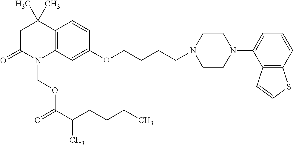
C1C(=O)N(COC(=O)C(CCCC)C)C2=C(C1(C)C)C=CC(OCCCCN1CCN(C3=CC=CC4=C3C=CS4)CC1)=C2
